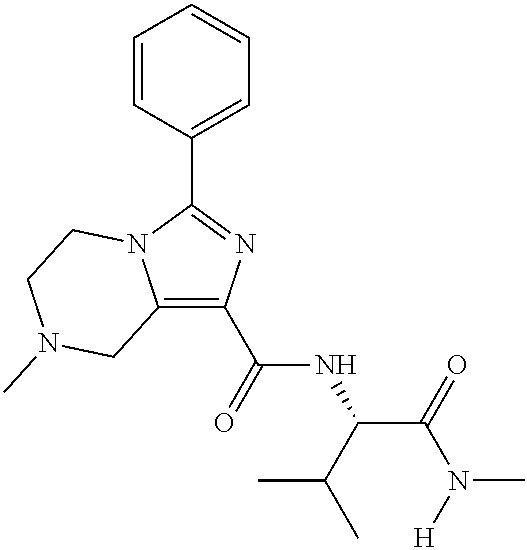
C12=C(C(=O)NC(C(=O)N([H])C)C(C)C)N=C(C3=CC=CC=C3)N1CCN(C)C2
